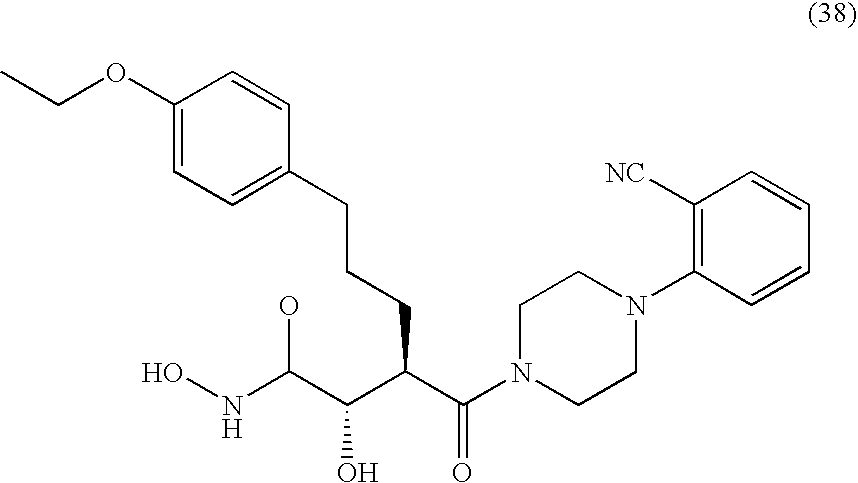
ONC(C(C(C(N1CCN(C2=C([NC])C=CC=C2)CC1)=O)CCCC1=CC=C(OCC)C=C1)O)O
